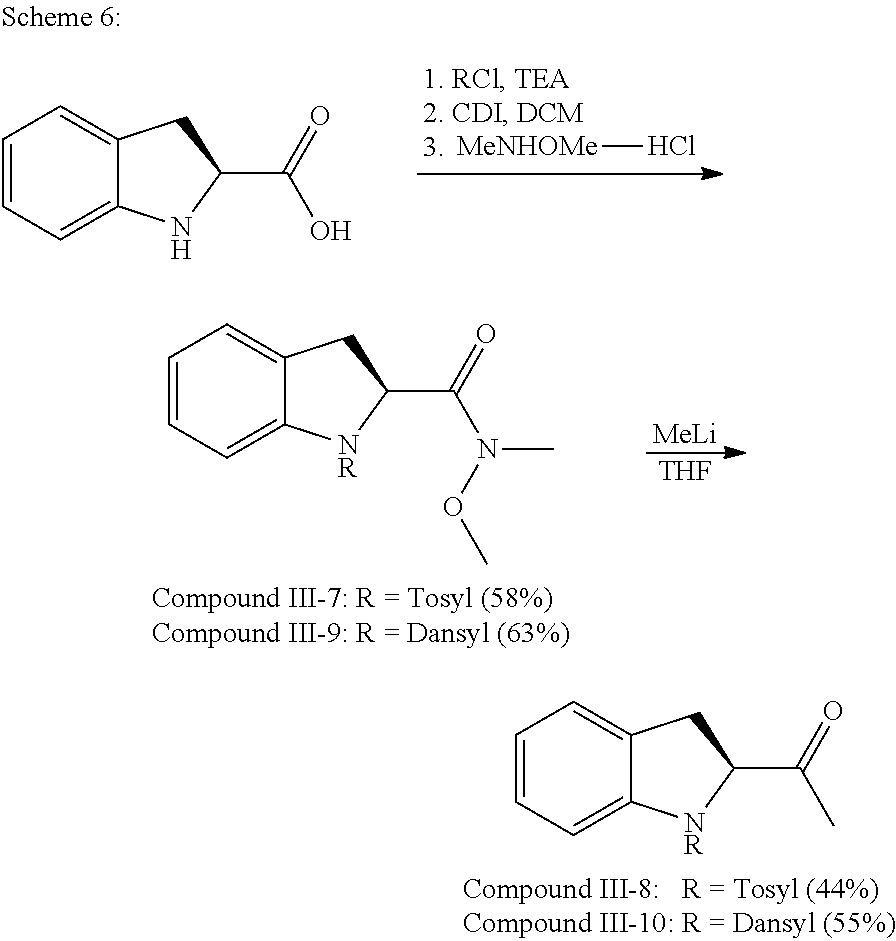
C1=CC=C2C(=C1)CC(C(=O)C)[NR]2.C1=CC=C2C(=C1)CC(C(=O)O)N2.[MeNHOMe]Cl.C1=CC=C2C(=C1)CC(C(=O)N(OC)C)[NR]2.[MeLi].[THF]
